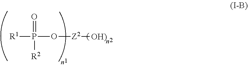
[R1]P([R2])(=O)O[Z2][OH)]
